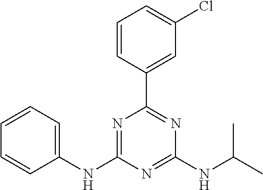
C1(NC2=NC(C3=CC(Cl)=CC=C3)=NC(NC(C)C)=N2)=CC=CC=C1
